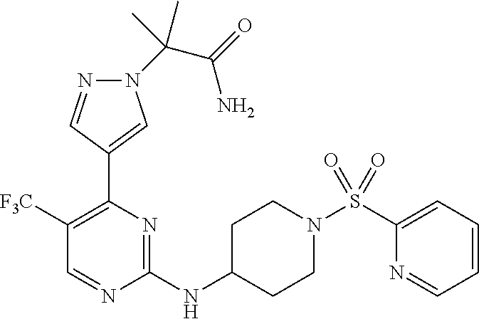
C1([F3C])=C(C2=CN(C(C(=O)N)(C)C)N=C2)N=C(NC2CCN(S(C3=CC=CC=N3)(=O)=O)CC2)N=C1
